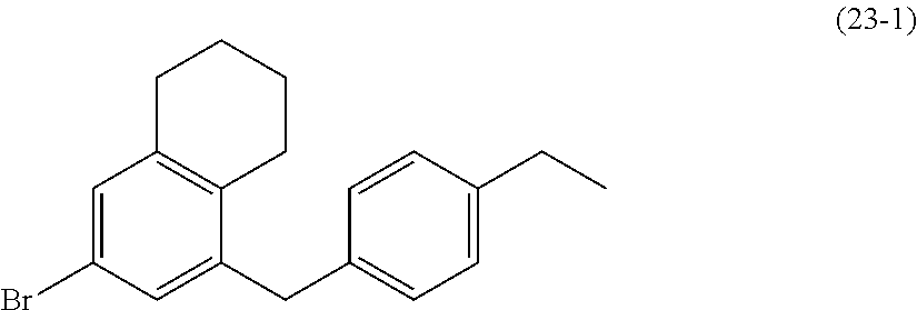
C1=C(Br)C=C(CC2=CC=C(CC)C=C2)C2=C1CCCC2
